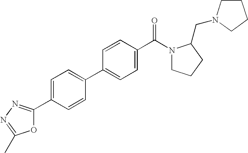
C1=C(C2=NN=C(C)O2)C=CC(C2=CC=C(C(N3CCCC3CN3CCCC3)=O)C=C2)=C1
